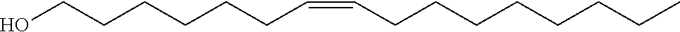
C(CCC=CCCCCCCCC)CCCO
